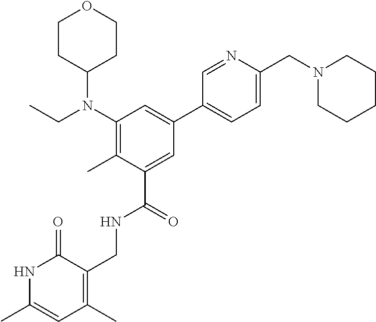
C1(N(CC)C2CCOCC2)=C(C)C(C(=O)NCC2=C(C)C=C(C)NC2=O)=CC(C2=CC=C(CN3CCCCC3)N=C2)=C1
